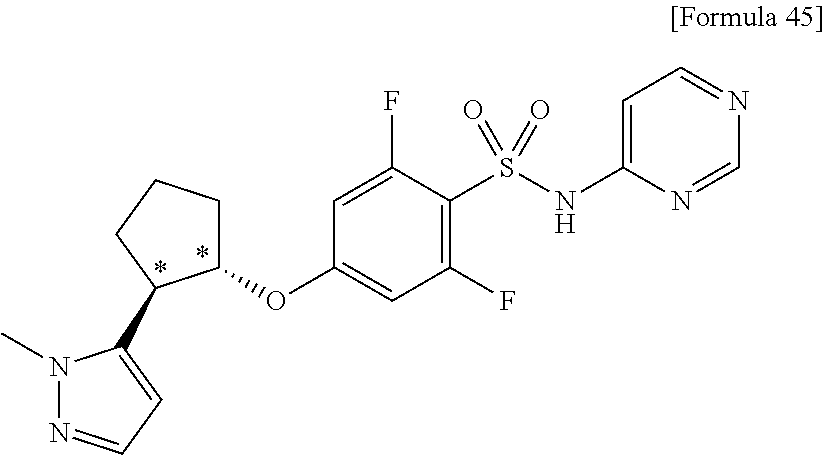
C1=C(NS(C2=C(F)C=C(OC3CCCC3C3=CC=NN3C)C=C2F)(=O)=O)N=CN=C1
